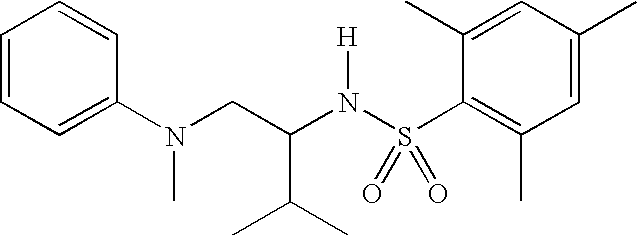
C1=CC=C(N(CC(N(S(C2=C(C)C=C(C)C=C2C)(=O)=O)[H])C(C)C)C)C=C1
